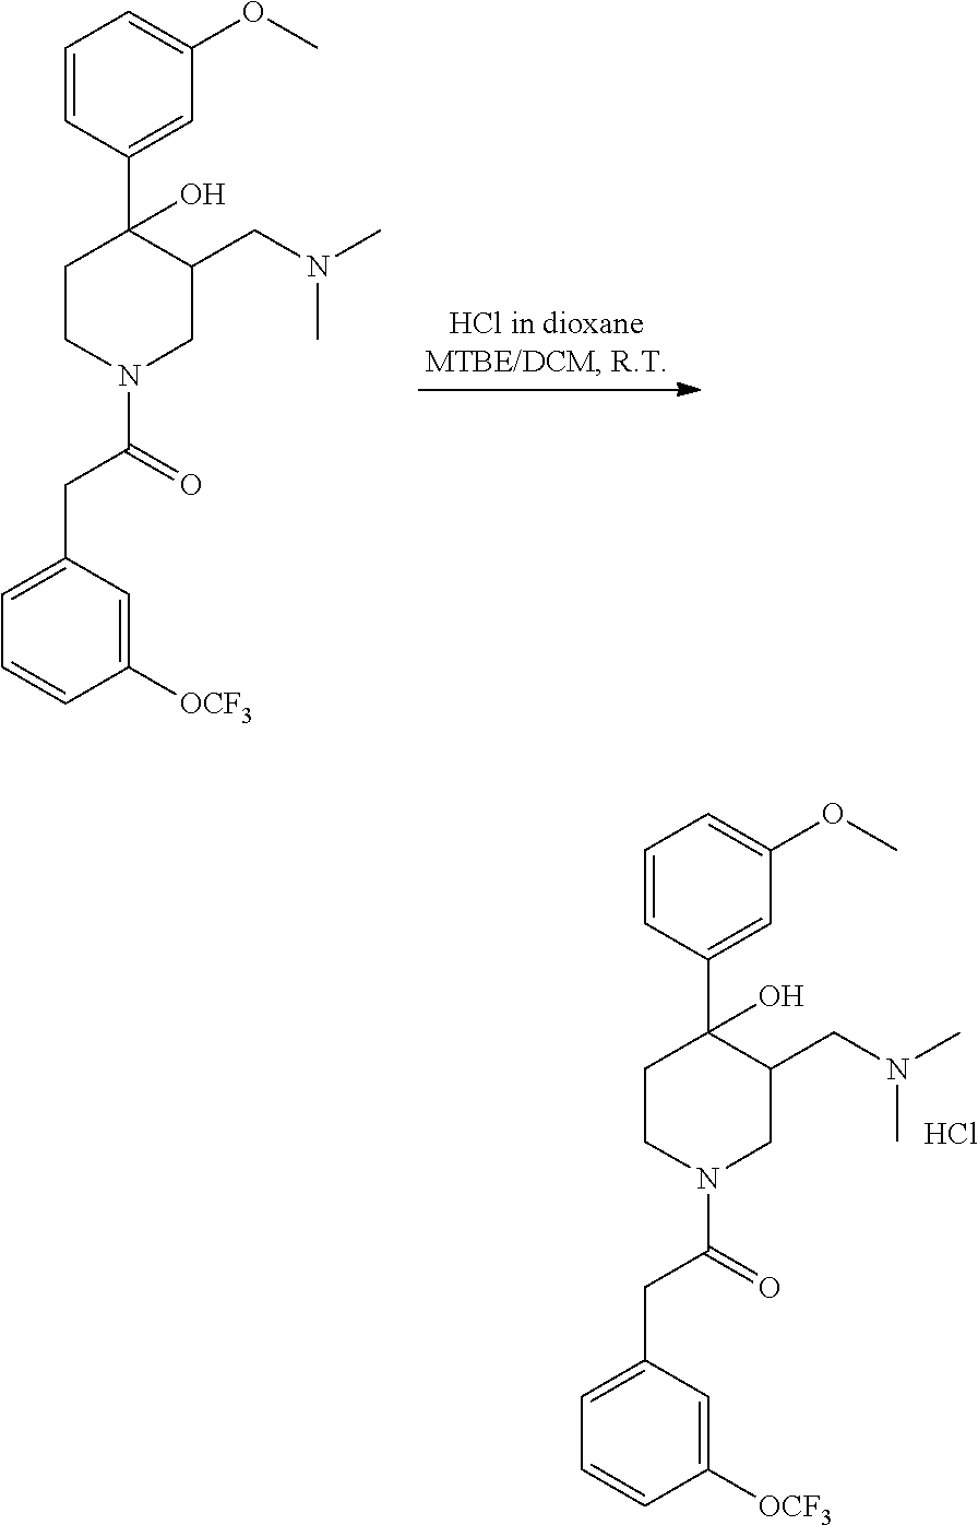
C(N1CC(CN(C)C)C(C2=CC(OC)=CC=C2)(O)CC1)(=O)CC1=CC=CC([OCF3])=C1.C(N1CC(CN(C)C)C(C2=CC(OC)=CC=C2)(O)CC1)(=O)CC1=CC=CC([OCF3])=C1.Cl
